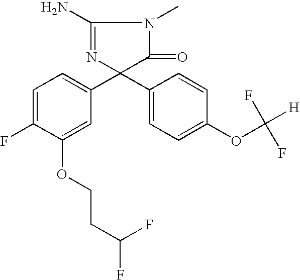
C1=C(F)C(OCCC(F)F)=CC(C2(C3=CC=C(OC([H])(F)F)C=C3)C(=O)N(C)C(N)=N2)=C1
